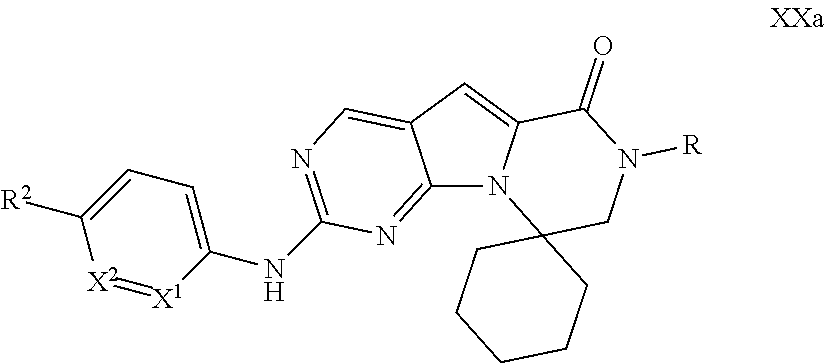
C12=NC(NC3=CC=C([R2])[X2]=[X1]3)=NC=C1C=C1N2C2(CN([R])C1=O)CCCCC2
